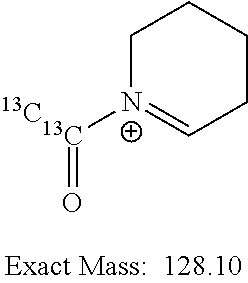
C1[N+]([13C]=O)=CCCC1.[13C]
